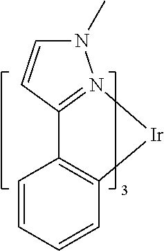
C1=CC=CC2=C1C1=N(N(C)C=C1)[Ir]2
